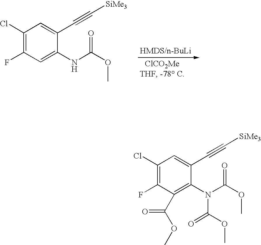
[HMDS/n-BuLi].C1(Cl)=C(F)C=C(NC(OC)=O)C(C#C[SiMe3])=C1.C1(Cl)=C(F)C(C(OC)=O)=C(N(C(OC)=O)C(OC)=O)C(C#C[SiMe3])=C1
